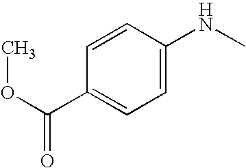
C1=CC(C(OC)=O)=CC=C1NC
